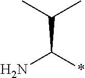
CC(C)C(*)N
